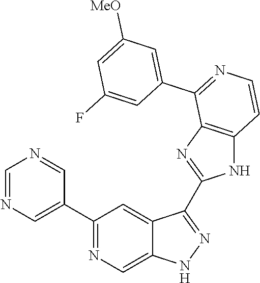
C1(C2=CN=CN=C2)=NC=C2C(=C1)C(C1=NC3=C(N1)C=CN=C3C1=CC([MeO])=CC(F)=C1)=NN2
